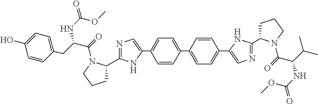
C1=CC(C2=CC=C(C3=CN=C(C4CCCN4C(=O)C(CC4=CC=C(O)C=C4)NC(OC)=O)N3)C=C2)=CC=C1C1=CN=C(C2CCCN2C(=O)C(NC(=O)OC)C(C)C)N1
